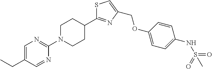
S1C(C2CCN(C3=NC=C(CC)C=N3)CC2)=NC(COC2=CC=C(NS(=O)(=O)C)C=C2)=C1
